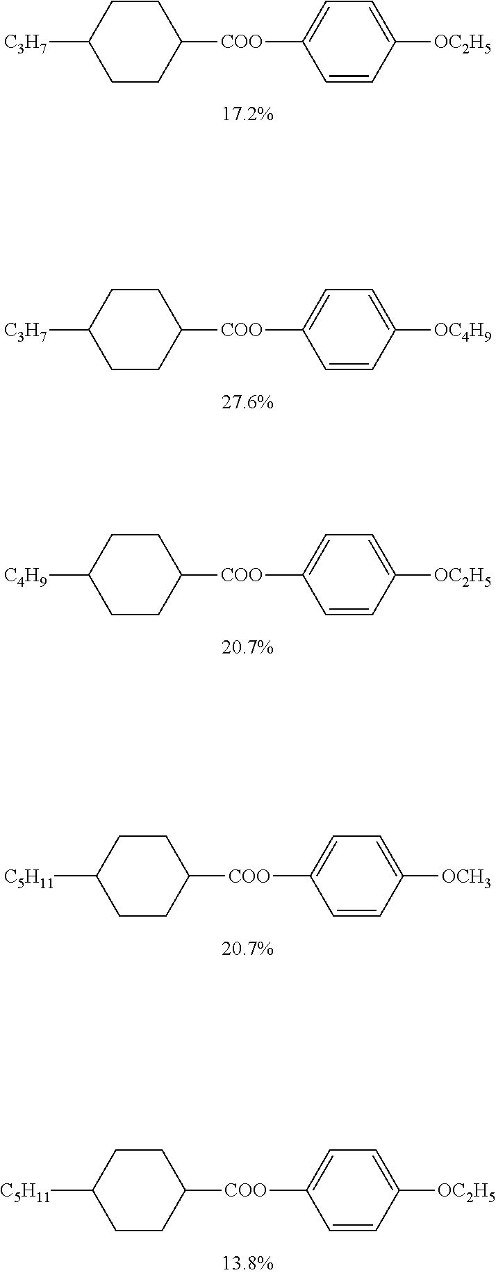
C1=CC([OC2H5])=CC=C1[COO]C1CCC([C3H7])CC1.C1=CC([OC4H9])=CC=C1[COO]C1CCC([C3H7])CC1.C1=CC([OC2H5])=CC=C1[COO]C1CCC([C4H9])CC1.C1=CC([OCH3])=CC=C1[COO]C1CCC([C5H11])CC1.C1=CC([OC2H5])=CC=C1[COO]C1CCC([C5H11])CC1
